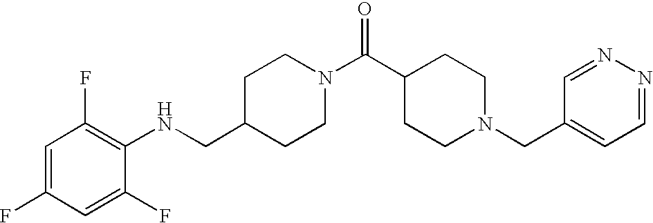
C1(CNC2=C(F)C=C(F)C=C2F)CCN(C(C2CCN(CC3=CC=NN=C3)CC2)=O)CC1
